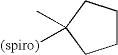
CC1([(spiro)])CCCC1
